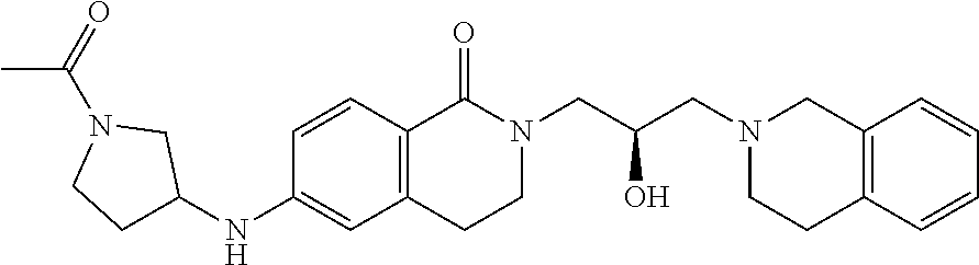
N(C1CCN(C(C)=O)C1)C1=CC2=C(C=C1)C(=O)N(CC(CN1CCC3=C(C1)C=CC=C3)O)CC2
